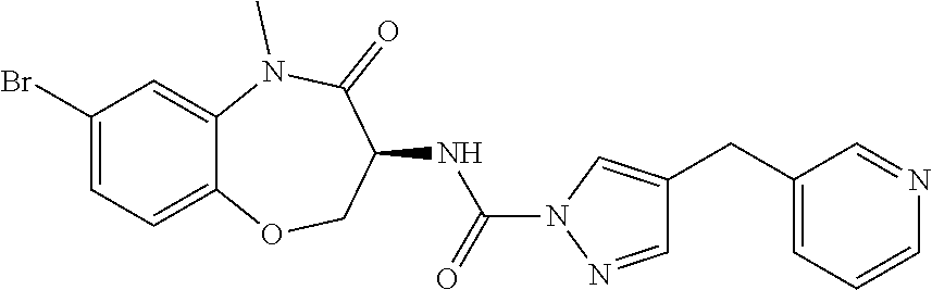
BrC1=CC=C2C(=C1)N(C)C(=O)C(NC(=O)N1N=CC(CC3=CC=CN=C3)=C1)CO2
